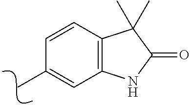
C1(C)=CC2=C(C=C1)C(C)(C)C(=O)N2
